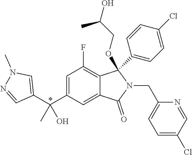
C1=C(C(C2=CN(C)N=C2)(C)O)C=C2C(=C1F)C(OCC(O)C)(C1=CC=C(Cl)C=C1)N(CC1=CC=C(Cl)C=N1)C2=O
